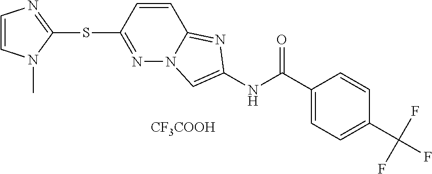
[CF3COOH].S(C1=NN2C(=NC(NC(C3=CC=C(C(F)(F)F)C=C3)=O)=C2)C=C1)C1=NC=CN1C
